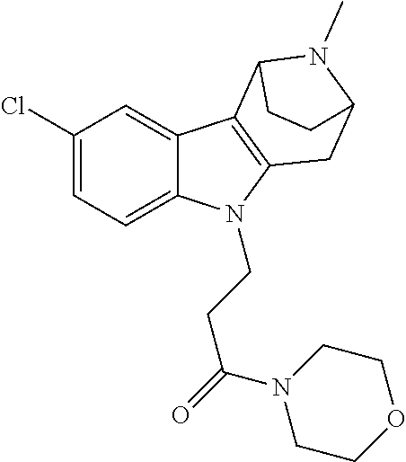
C1(Cl)=CC=C2C(=C1)C1=C(N2CCC(N2CCOCC2)=O)CC2N(C)C1CC2
